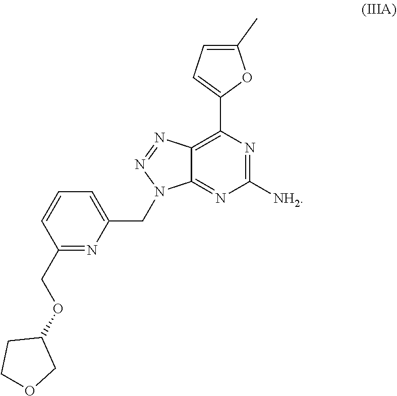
C1COCC1OCC1=NC(CN2N=NC3=C(C4=CC=C(C)O4)N=C([NH2])N=C23)=CC=C1
